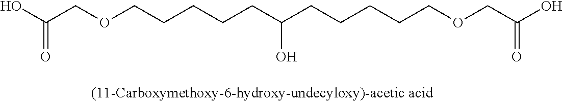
C(CC(CCCCCOCC(=O)O)O)CCCOCC(=O)O
